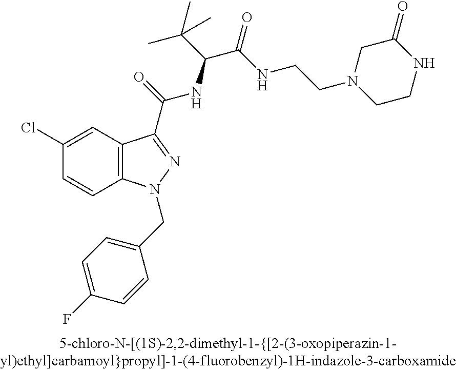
C1(Cl)=CC2=C(C=C1)N(CC1=CC=C(F)C=C1)N=C2C(=O)NC(C(C)(C)C)C(=O)NCCN1CCNC(=O)C1
